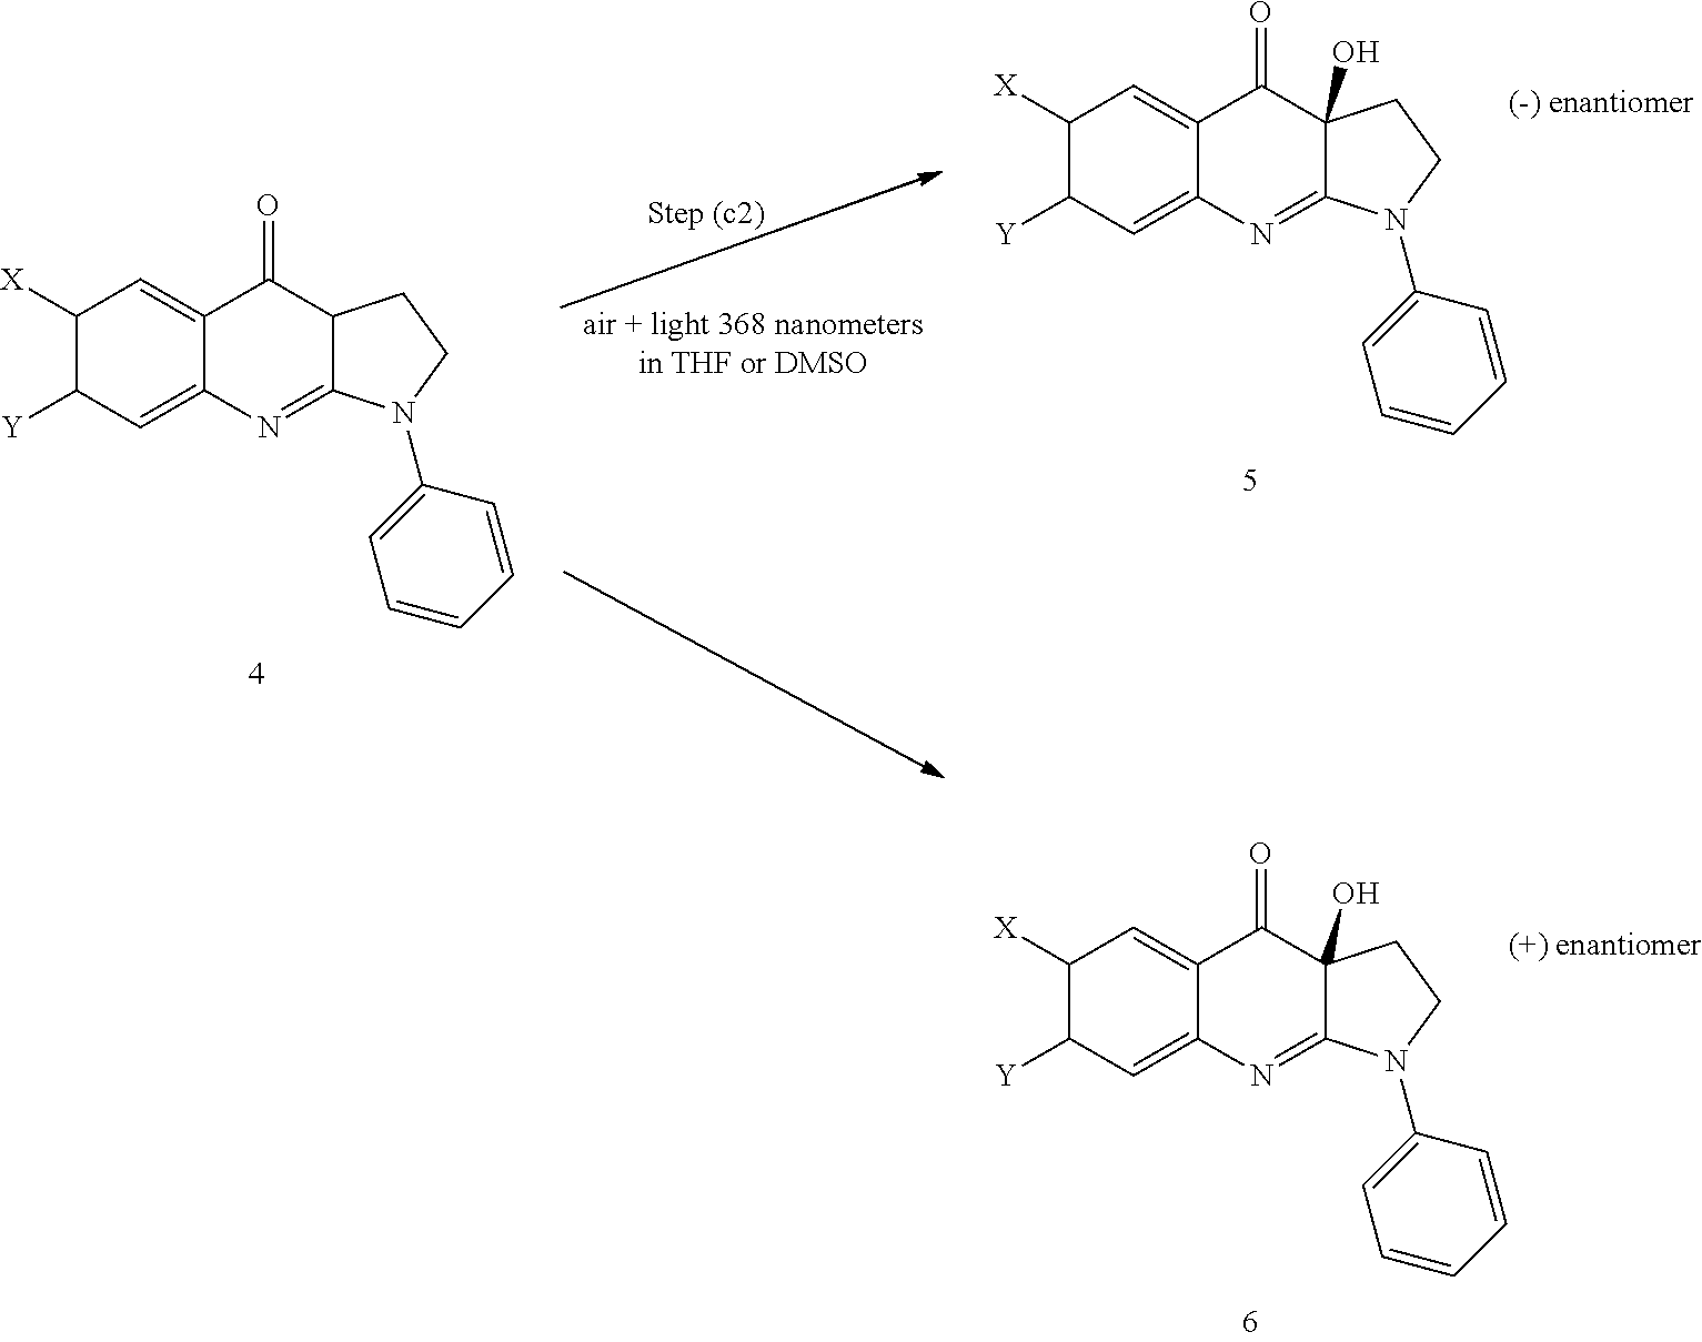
C1([X])C([Y])C=C2C(=C1)C(=O)C1C(=N2)N(C2=CC=CC=C2)CC1.C1([X])C([Y])C=C2C(=C1)C(=O)C1(O)C(=N2)N(C2=CC=CC=C2)CC1.C1([X])C([Y])C=C2C(=C1)C(=O)C1(O)C(=N2)N(C2=CC=CC=C2)CC1
